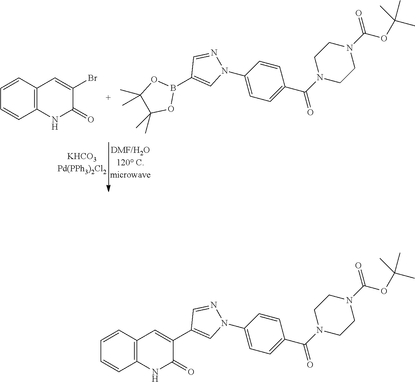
C12=C(C=CC=C1)C=C(Br)C(=O)N2.B1(C2=CN(C3=CC=C(C(=O)N4CCN(C(OC(C)(C)C)=O)CC4)C=C3)N=C2)OC(C)(C)C(C)(C)O1.C1(C2=CN(C3=CC=C(C(=O)N4CCN(C(OC(C)(C)C)=O)CC4)C=C3)N=C2)=CC2=C(NC1=O)C=CC=C2
